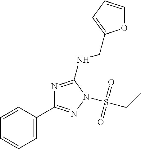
C1=C(C2=NN(S(CC)(=O)=O)C(NCC3=CC=CO3)=N2)C=CC=C1
